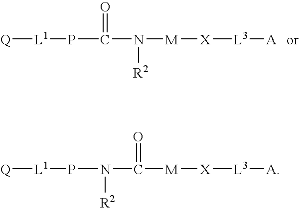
[Q][L1]PC(N([M][X][L3][A])[R2])=O.[Q][L1]PN(C([M][X][L3][A])=O)[R2]
